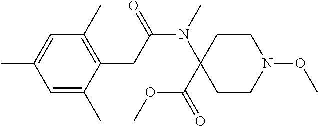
C1(C)=C(CC(N(C2(C(OC)=O)CCN(OC)CC2)C)=O)C(C)=CC(C)=C1
